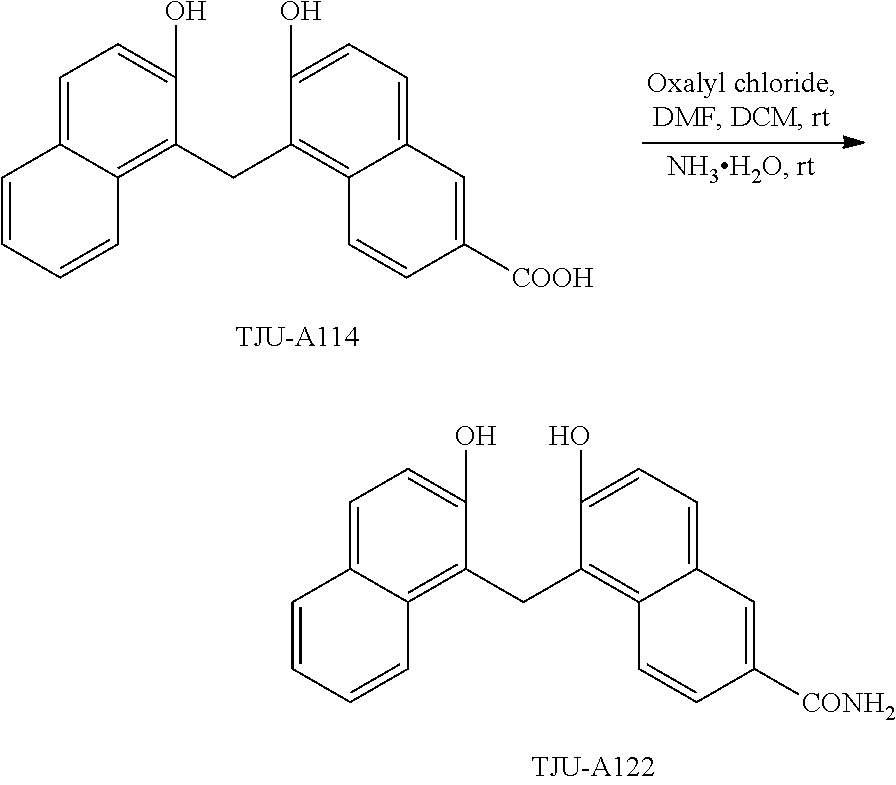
C1(O)=CC=C2C(=C1CC1=C3C(=CC=C1O)C=CC=C3)C=CC([COOH])=C2.C1(O)=CC=C2C(=C1CC1=C3C(=CC=C1O)C=CC=C3)C=CC([CONH2])=C2
